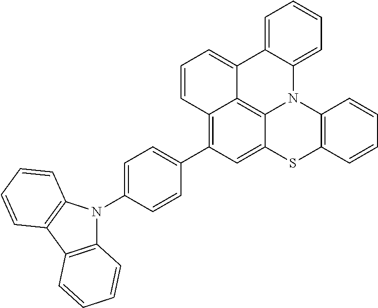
C1=CC=C2C(=C1)C1=CC=CC3=C(C4=CC=C(N5C6=C(C7=C5C=CC=C7)C=CC=C6)C=C4)C=C4C(=C13)N2C1=C(S4)C=CC=C1
